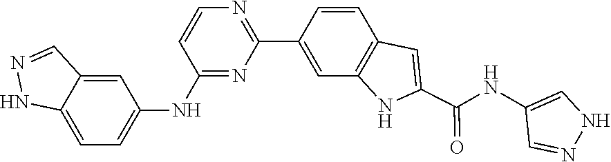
C1=NNC2=CC=C(NC3=NC(C4=CC5=C(C=C4)C=C(C(NC4=CNN=C4)=O)N5)=NC=C3)C=C12
